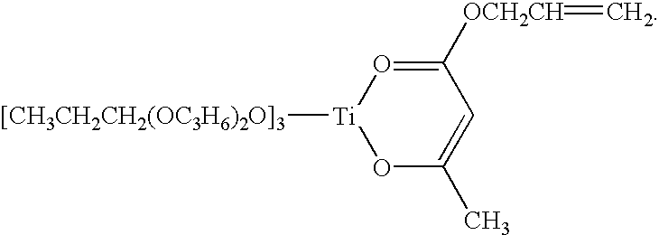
[Ti]1([[CH3CH2CH2(OC3H6)2O]3])OC(C)=CC([OCH2CH]=C)=O1
